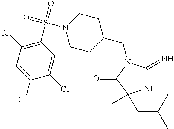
C1(CN2C(=N)NC(C)(CC(C)C)C2=O)CCN(S(=O)(=O)C2=C(Cl)C=C(Cl)C(Cl)=C2)CC1
